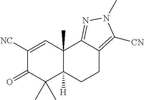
C1([NC])=CC2(C)C([H])(C(C)(C)C1=O)CCC1=C([CN])N(C)N=C21
